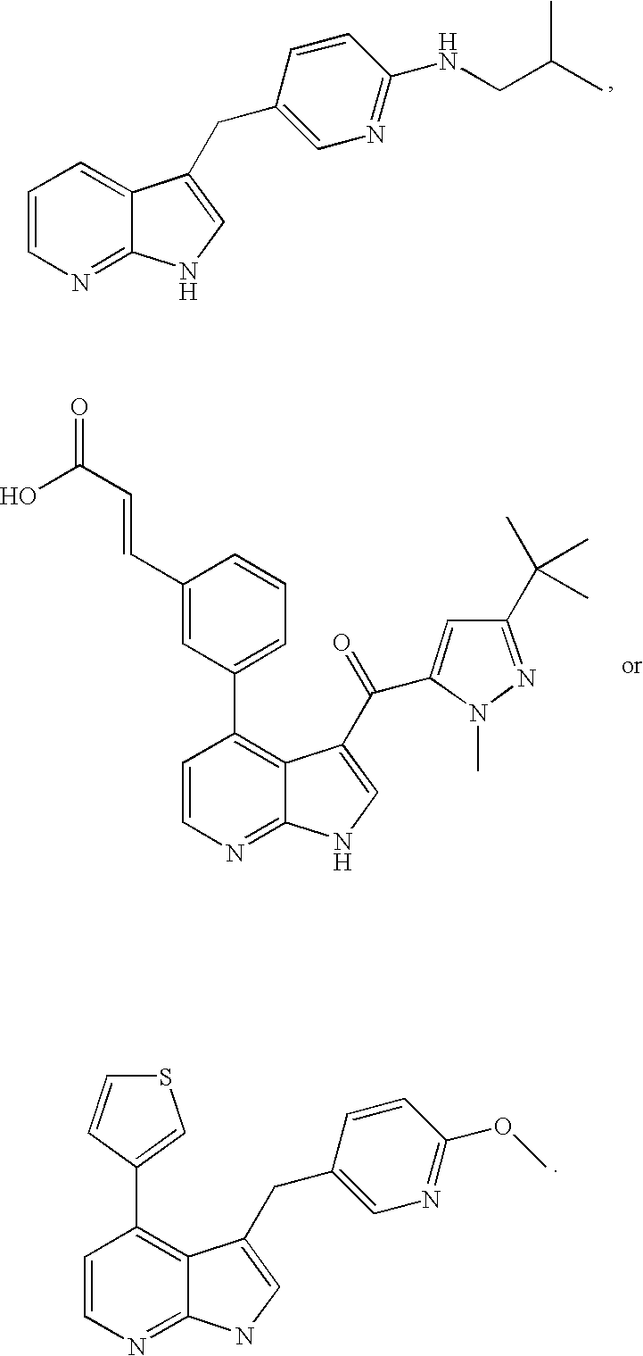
N1=C2C(=CC=C1)C(CC1=CN=C(NCC(C)C)C=C1)=CN2.OC(=O)C=CC1=CC(C2=C3C(=NC=C2)NC=C3C(=O)C2=CC(C(C)(C)C)=NN2C)=CC=C1.S1C=CC(C2=C3C(=NC=C2)NC=C3CC2=CN=C(OC)C=C2)=C1
